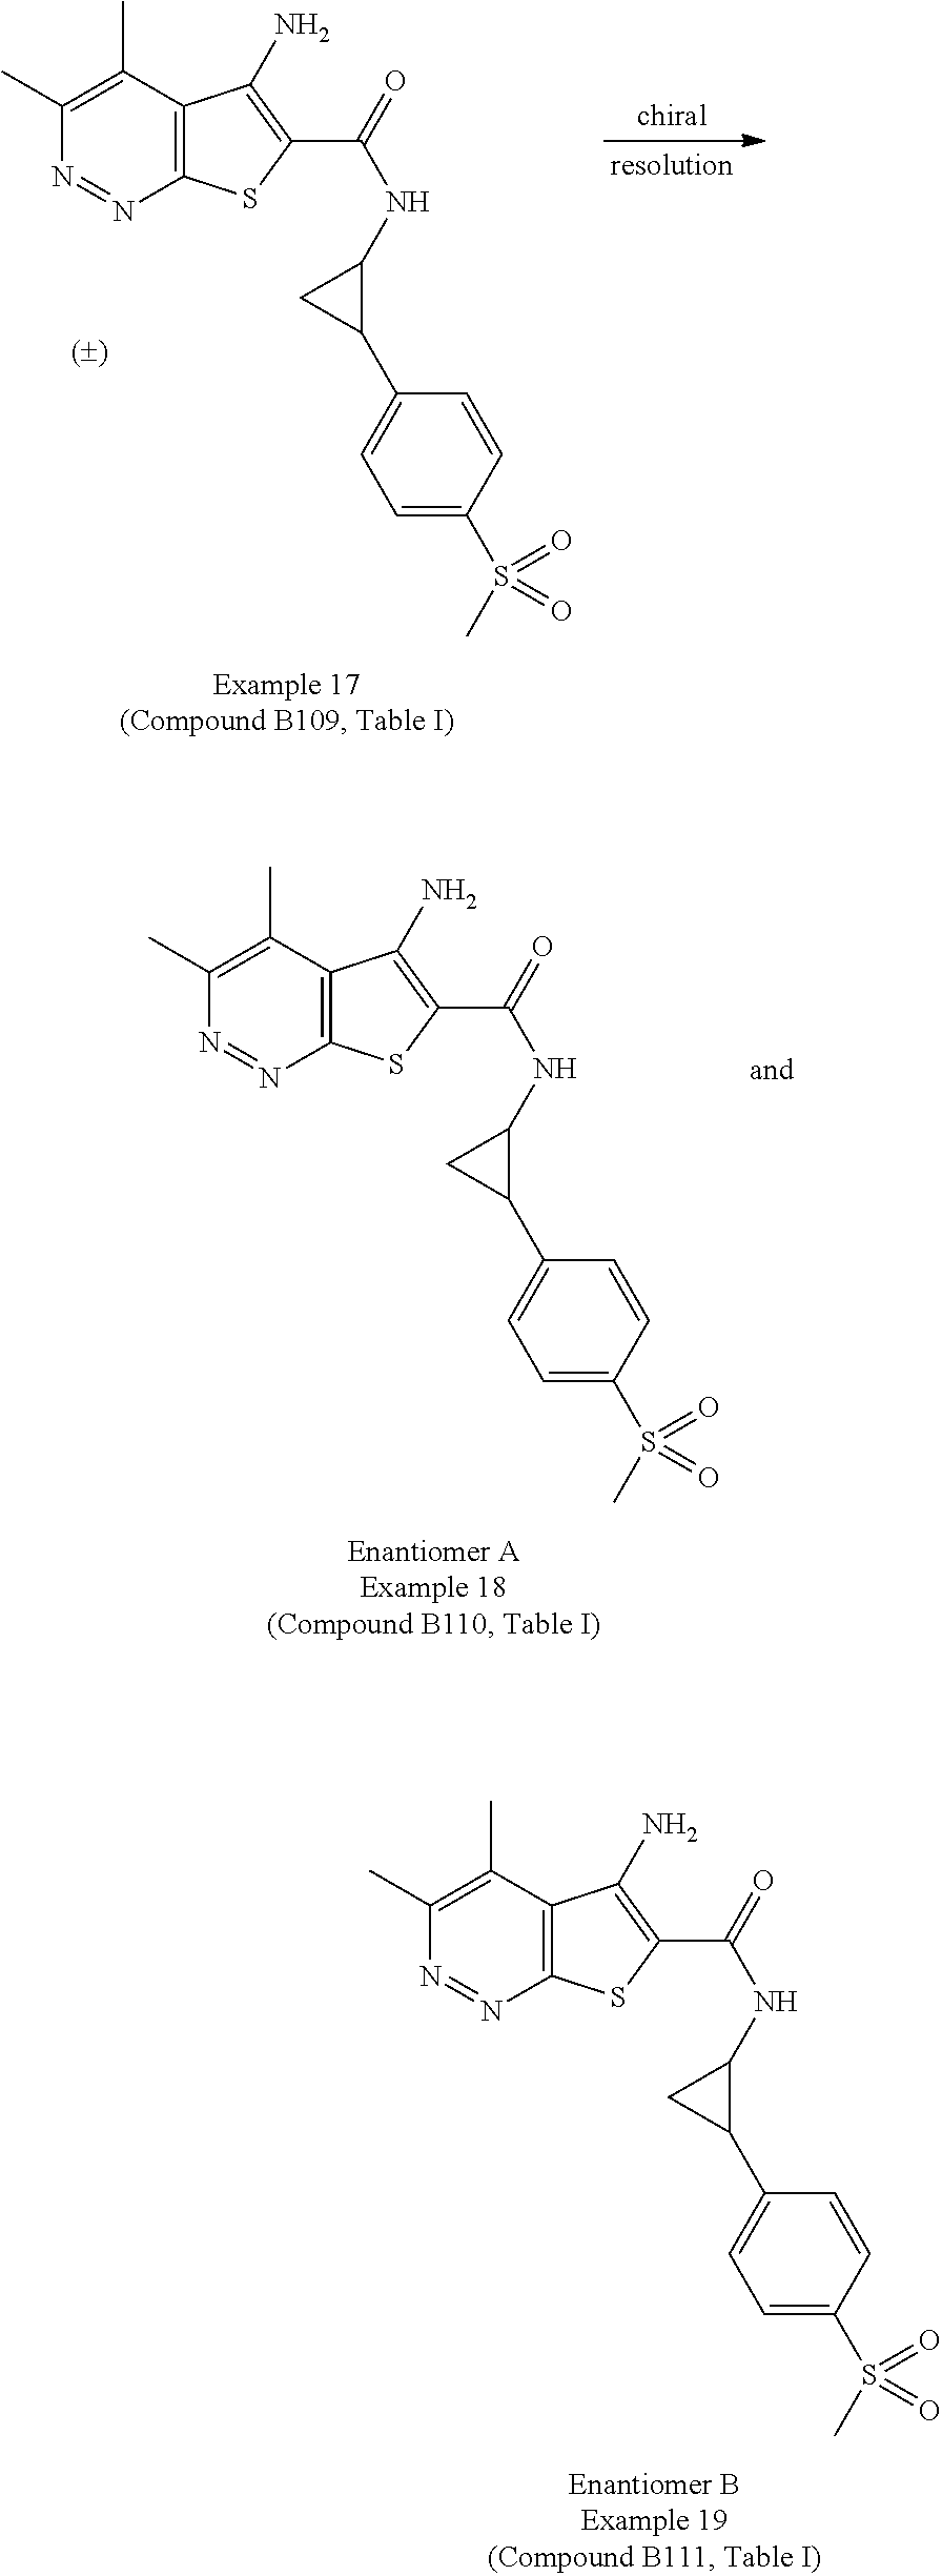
C1(C)=C(C)C2=C(N=N1)SC(C(=O)NC1CC1C1=CC=C(S(C)(=O)=O)C=C1)=C2N.C1(C)=C(C)C2=C(N=N1)SC(C(=O)NC1CC1C1=CC=C(S(C)(=O)=O)C=C1)=C2N.C1(C)=C(C)C2=C(N=N1)SC(C(=O)NC1CC1C1=CC=C(S(C)(=O)=O)C=C1)=C2N
